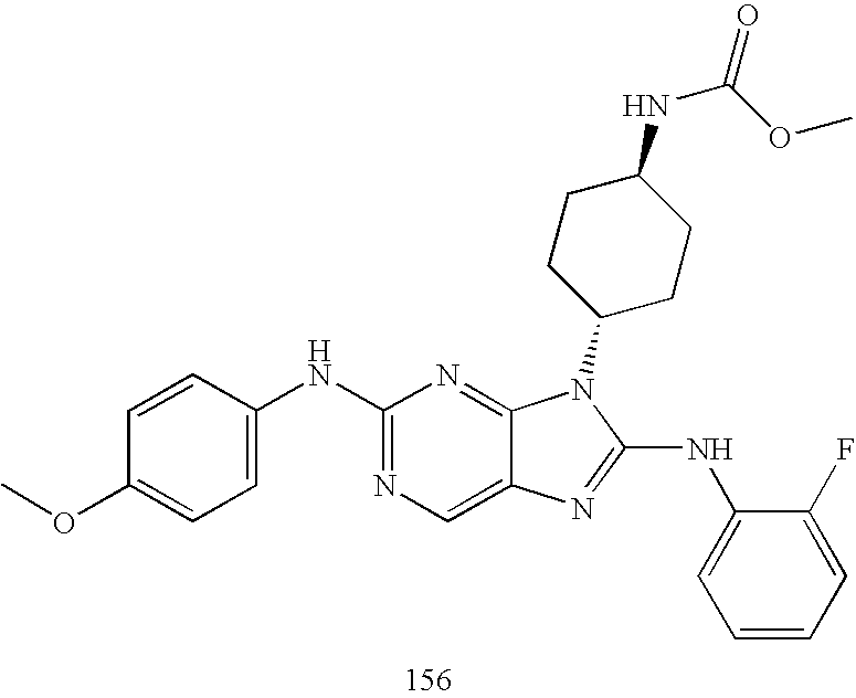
C1=C(NC2=NC=C3C(=N2)N(C2CCC(NC(=O)OC)CC2)C(NC2=CC=CC=C2F)=N3)C=CC(OC)=C1
